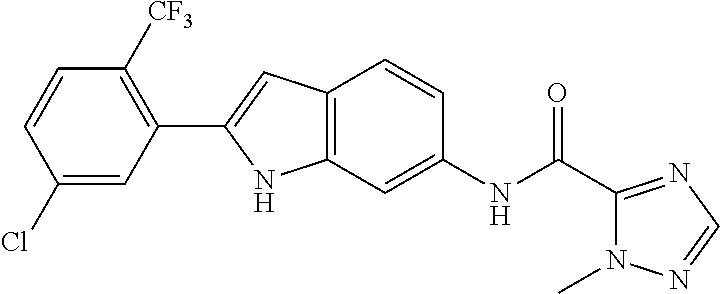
C1=C(Cl)C=CC([CF3])=C1C1=CC2=C(N1)C=C(NC(C1=NC=NN1C)=O)C=C2
